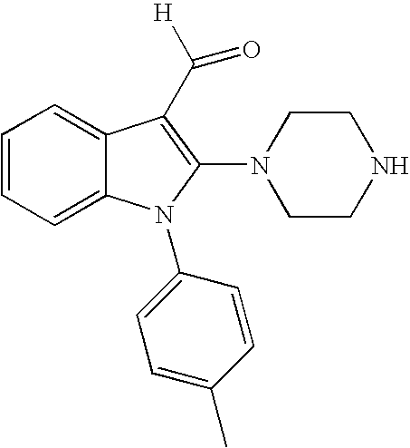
C1=CC=C2C(=C1)C(C([H])=O)=C(N1CCNCC1)N2C1=CC=C(C)C=C1
